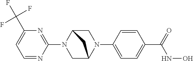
C1=NC(N2CC3N(C4=CC=C(C(=O)NO)C=C4)CC2C3)=NC(C(F)(F)F)=C1
